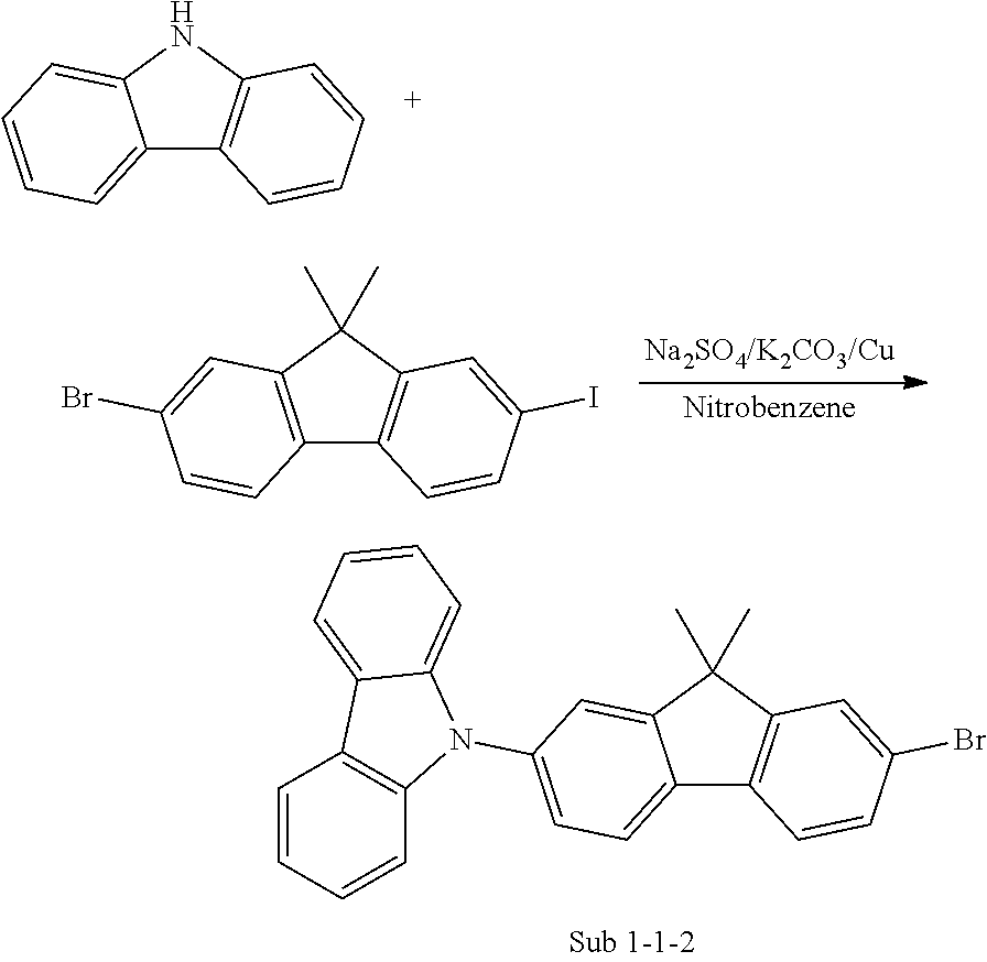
C12=CC=CC=C1NC1=C2C=CC=C1.C12=CC=C(N3C4=CC=CC=C4C4=C3C=CC=C4)C=C1C(C)(C)C1=C2C=CC(Br)=C1.C12=C(C(C)(C)C3=C1C=CC(I)=C3)C=C(Br)C=C2
